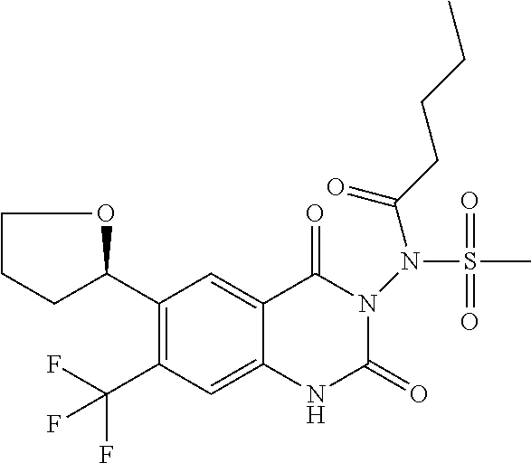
C1(C2OCCC2)=C(C(F)(F)F)C=C2C(=C1)C(=O)N(N(S(C)(=O)=O)C(CCCC)=O)C(=O)N2
